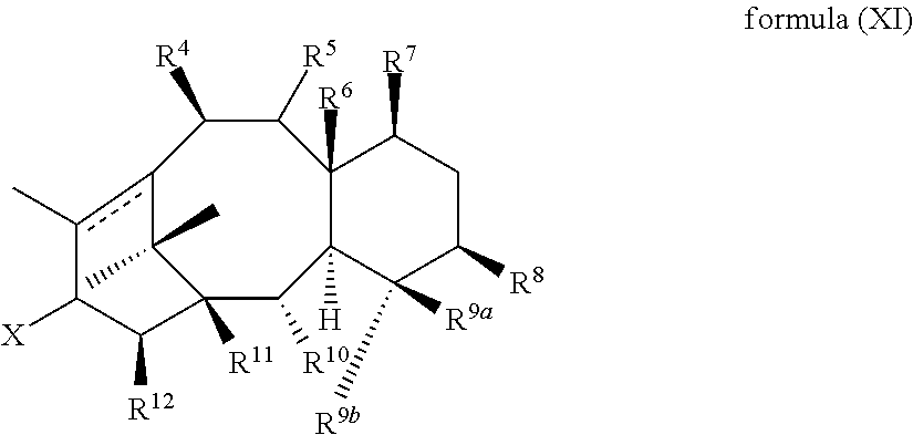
c12c(C)C([X])C([R12])C([R11])(C1(C)C)C([R10])C1([H])C([R6])(C([R5])C2[R4])C([R7])CC([R8])C1([R9b])[R9a]
